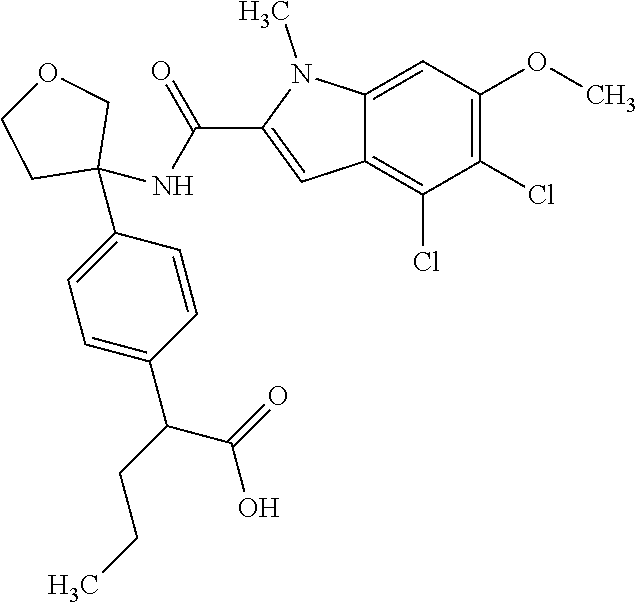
C1=C2C(=C(Cl)C(Cl)=C1OC)C=C(C(NC1(C3=CC=C(C(CCC)C(=O)O)C=C3)COCC1)=O)N2C
